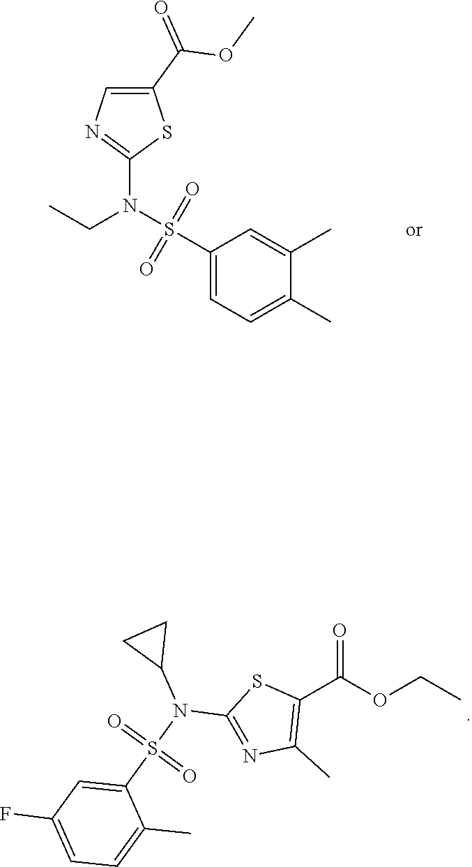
C1(C(=O)OC)=CN=C(N(S(C2=CC=C(C)C(C)=C2)(=O)=O)CC)S1.CCOC(C1=C(C)N=C(N(S(C2=CC(F)=CC=C2C)(=O)=O)C2CC2)S1)=O
